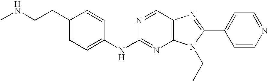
C1(CCNC)=CC=C(NC2=NC3=C(C=N2)N=C(C2=CC=NC=C2)N3CC)C=C1
